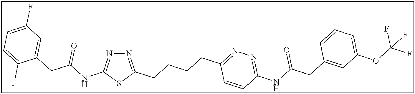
N1=C(NC(=O)CC2=CC(F)=CC=C2F)SC(CCCCC2=NN=C(NC(=O)CC3=CC(OC(F)(F)F)=CC=C3)C=C2)=N1
